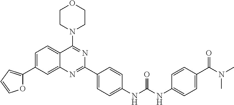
C1=C(C2=CC=CO2)C=C2C(=C1)C(N1CCOCC1)=NC(C1=CC=C(NC(NC3=CC=C(C(N(C)C)=O)C=C3)=O)C=C1)=N2
